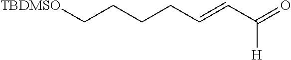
C(CCCC=CC(=O)[H])[TBDMSO]
